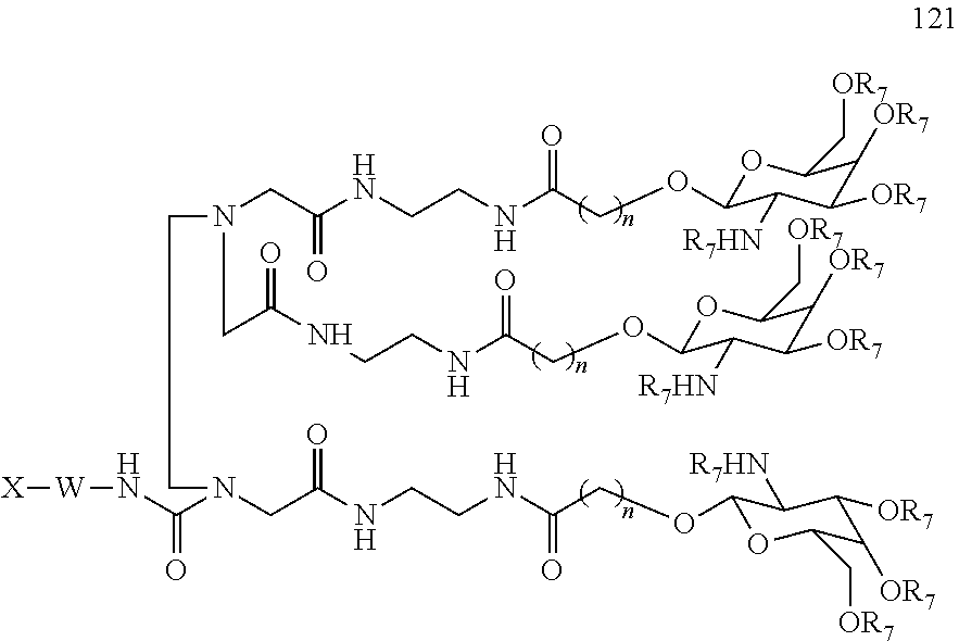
N(CC(NCCNC(COC1OC(C[OR7])C([OR7])C([OR7])C1[R7HN])=O)=O)(C(N[W][X])=O)CCN(CC(NCCNC(COC1OC(C[OR7])C([OR7])C([OR7])C1[R7HN])=O)=O)CC(NCCNC(COC1OC(C[OR7])C([OR7])C([OR7])C1[R7HN])=O)=O
